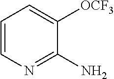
C1([OCF3])=CC=CN=C1N
